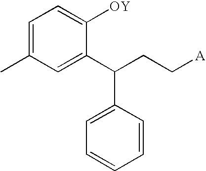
C1=C(C)C=C(C(CC[A])C2=CC=CC=C2)C([OY])=C1
